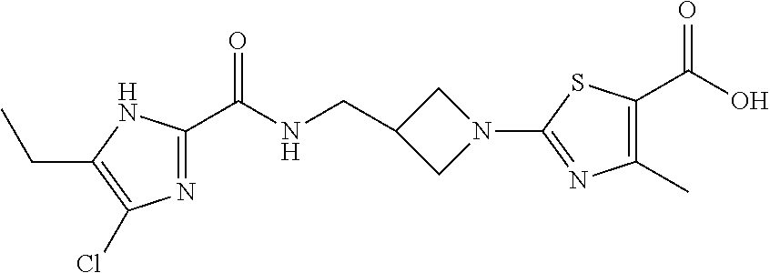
C1(N2CC(CNC(=O)C3=NC(Cl)=C(CC)N3)C2)=NC(C)=C(C(=O)O)S1
